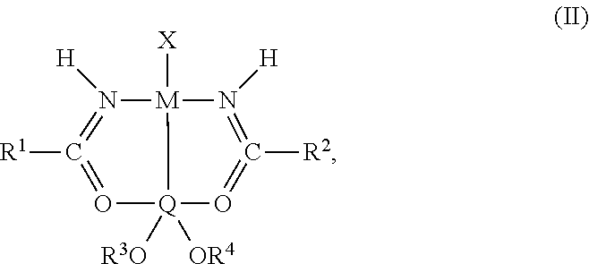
[X][M]12N([H])=C([R2])=O[Q]1([R3O])([OR4])O=C([R1])=N2[H]
